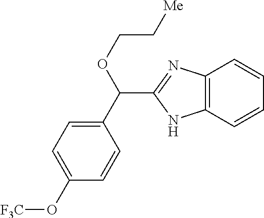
C12=C(C=CC=C1)NC(C(C1=CC=C(O[F3C])C=C1)OCC[Me])=N2
